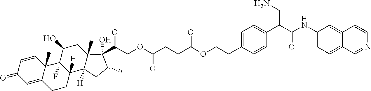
C1=CC2(C)C(=CC1=O)CCC1([H])C2(F)C(O)CC2(C)C1([H])CC(C)C2(C(=O)COC(CCC(OCCC1=CC=C(C(C(NC2=CC=C3C(=C2)C=CN=C3)=O)CN)C=C1)=O)=O)O
